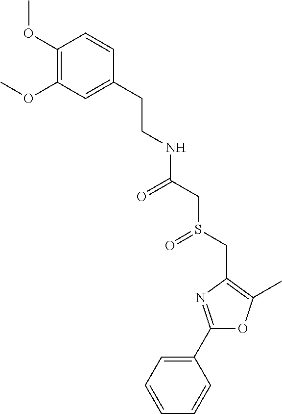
C1(OC)=C(OC)C=C(CCNC(=O)CS(CC2=C(C)OC(C3=CC=CC=C3)=N2)=O)C=C1
